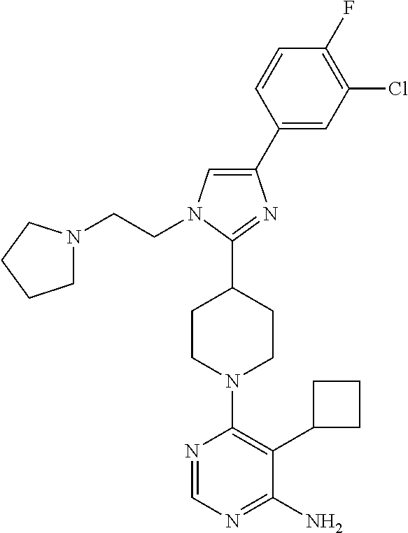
N1=CN=C(N)C(C2CCC2)=C1N1CCC(C2=NC(C3=CC(Cl)=C(F)C=C3)=CN2CCN2CCCC2)CC1
